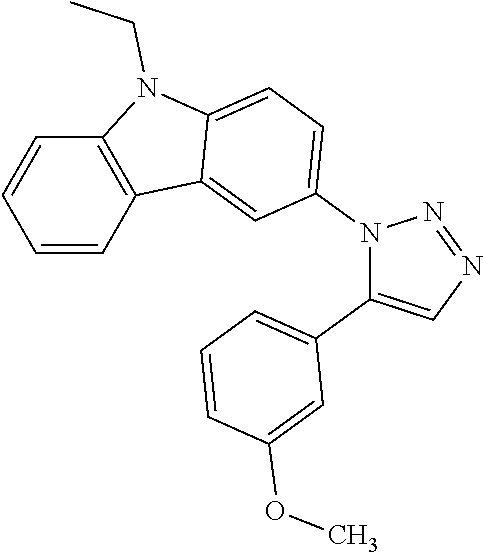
N1(C2=CC=C3C(=C2)C2=C(N3CC)C=CC=C2)C(C2=CC=CC(OC)=C2)=CN=N1
